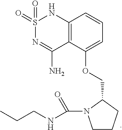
S1(=O)(=O)N=C(N)C2=C(N1)C=CC=C2OCC1CCCN1C(=O)NCCC
